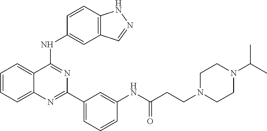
C1=CC=C2C(=C1)C(NC1=CC3=C(C=C1)NN=C3)=NC(C1=CC=CC(NC(CCN3CCN(C(C)C)CC3)=O)=C1)=N2
